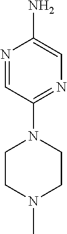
NC1=CN=C(N2CCN(C)CC2)C=N1
